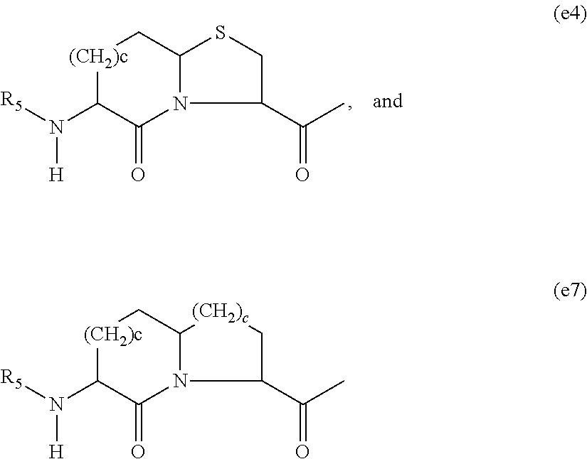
C1(C(C)=O)CSC2N1C(=O)C(N([R5])[H])[(CH2)c]C2.C1(C(C)=O)C[(CH2)c]C2N1C(=O)C(N([R5])[H])[(CH2)c]C2
